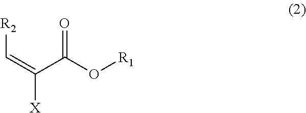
[R2]C=C(C(O[R1])=O)[X]
